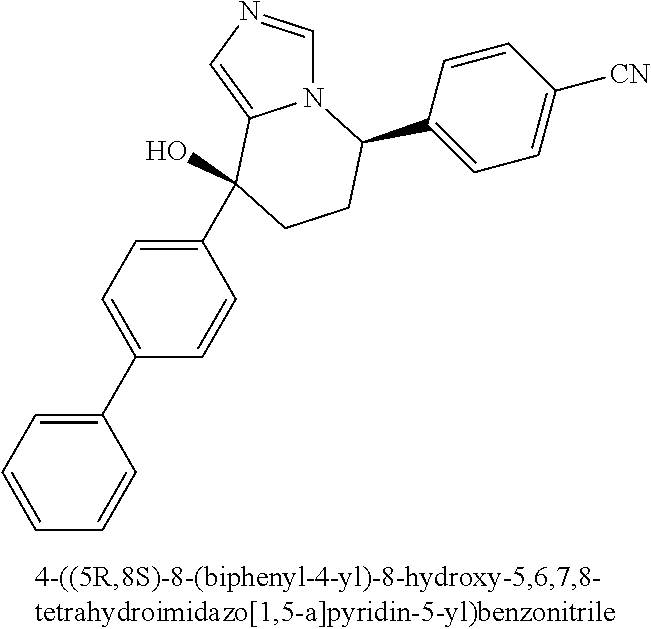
N12C=NC=C1C(O)(C1=CC=C(C3=CC=CC=C3)C=C1)CCC2C1=CC=C([CN])C=C1
